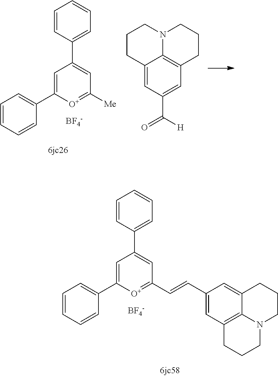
C1=CC=CC(C2=CC(C3=CC=CC=C3)=CC([Me])=[O+]2)=C1.[BF4-].C12=CC(C([H])=O)=CC3=C1N(CCC2)CCC3.C1=CC=CC(C2=CC(C3=CC=CC=C3)=CC(C=CC3=CC4=C5C(=C3)CCCN5CCC4)=[O+]2)=C1.[BF4-]
